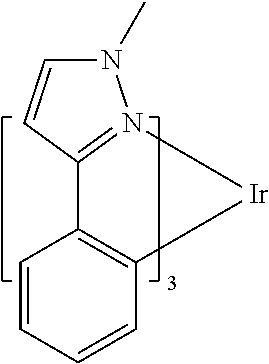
C1=CC=CC2=C1[Ir]N1=C2C=CN1C
